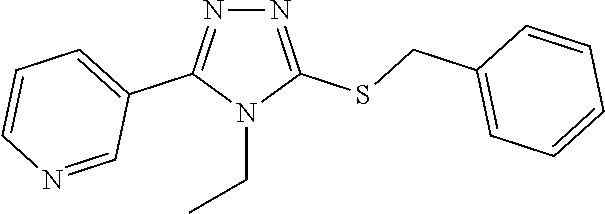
N1=C(SCC2=CC=CC=C2)N(CC)C(C2=CC=CN=C2)=N1
